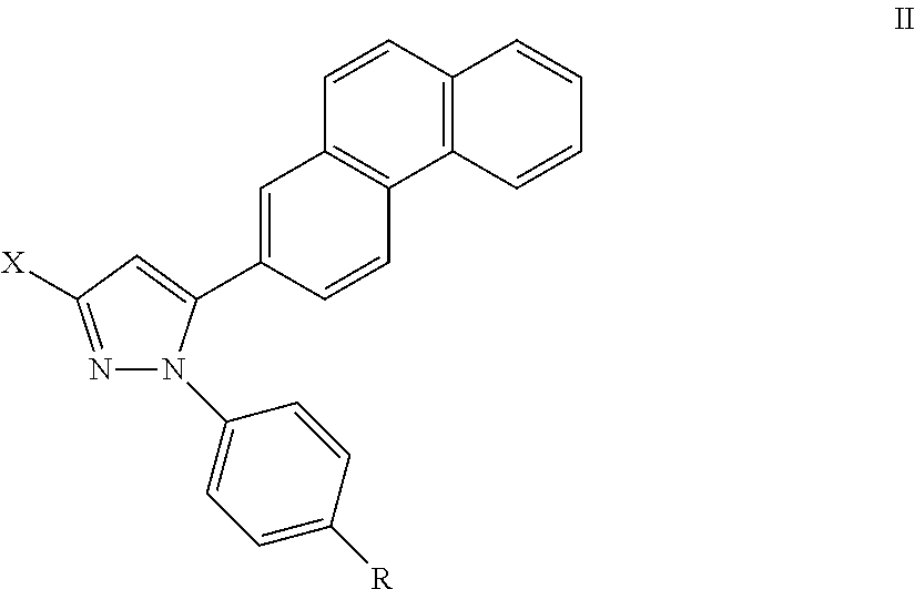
C12=C(C=CC=C1)C1=C(C=C2)C=C(C2=CC([X])=NN2C2=CC=C([R])C=C2)C=C1
